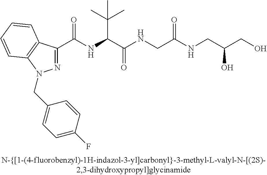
C(=O)(NC(C(C)(C)C)C(=O)NCC(NCC(CO)O)=O)C1=NN(CC2=CC=C(F)C=C2)C2=C1C=CC=C2
